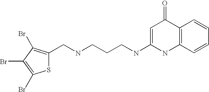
S1C(CNCCCNC2=CC(=O)C3=C(N2)C=CC=C3)=C(Br)C(Br)=C1Br
